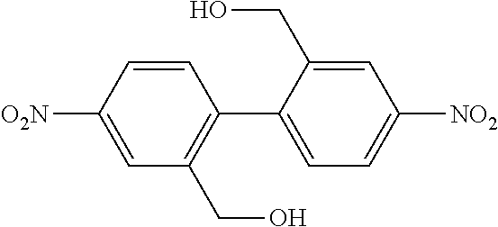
C1([O2N])=CC(CO)=C(C2=CC=C([NO2])C=C2CO)C=C1
